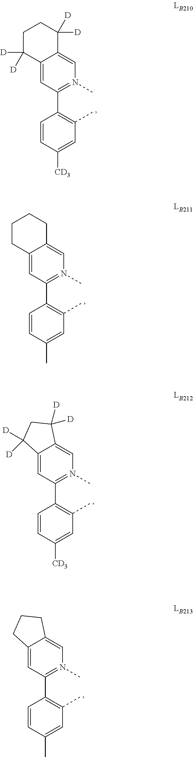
C1(C2=C(C)C=C([CD3])C=C2)=N(C)C=C2C(=C1)C([D])([D])CCC2([D])[D].C1(C2=C(C)C=C(C)C=C2)=N(C)C=C2C(=C1)CCCC2.C1(C2=C(C)C=C([CD3])C=C2)=N(C)C=C2C(=C1)C([D])([D])CC2([D])[D].C1(C2=C(C)C=C(C)C=C2)=N(C)C=C2C(=C1)CCC2
